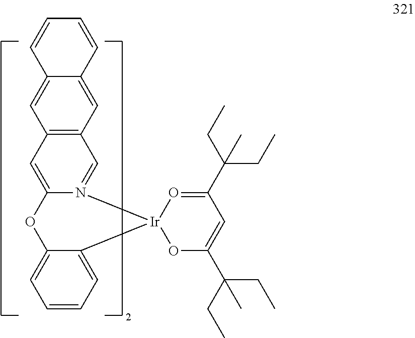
C12=C(C=C3C(=C1)C=CC=C3)C=N1C(=C2)OC2=CC=CC=C2[Ir]12OC(C(CC)(CC)C)=CC(C(CC)(CC)C)=O2
